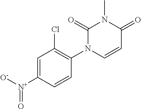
C1=C([N+](=O)[O-])C=CC(N2C=CC(=O)N(C)C2=O)=C1Cl
